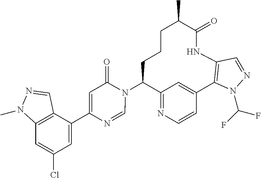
C12=NC=CC(=C1)C1=C(NC(=O)C(C)CCCC2N2C(=O)C=C(C3=CC(Cl)=CC4=C3C=NN4C)N=C2)C=NN1C(F)F
